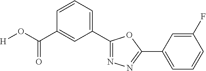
[H]OC(C1=CC(C2=NN=C(C3=CC=CC(F)=C3)O2)=CC=C1)=O
